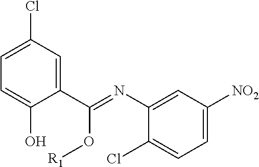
C1=C(Cl)C=C(C(=NC2=CC([NO2])=CC=C2Cl)O[R1])C(O)=C1
